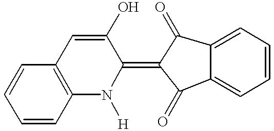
C1=CC2=C(C=C1)N([H])C(=C1C(=O)C3=CC=CC=C3C1=O)C(O)=C2
